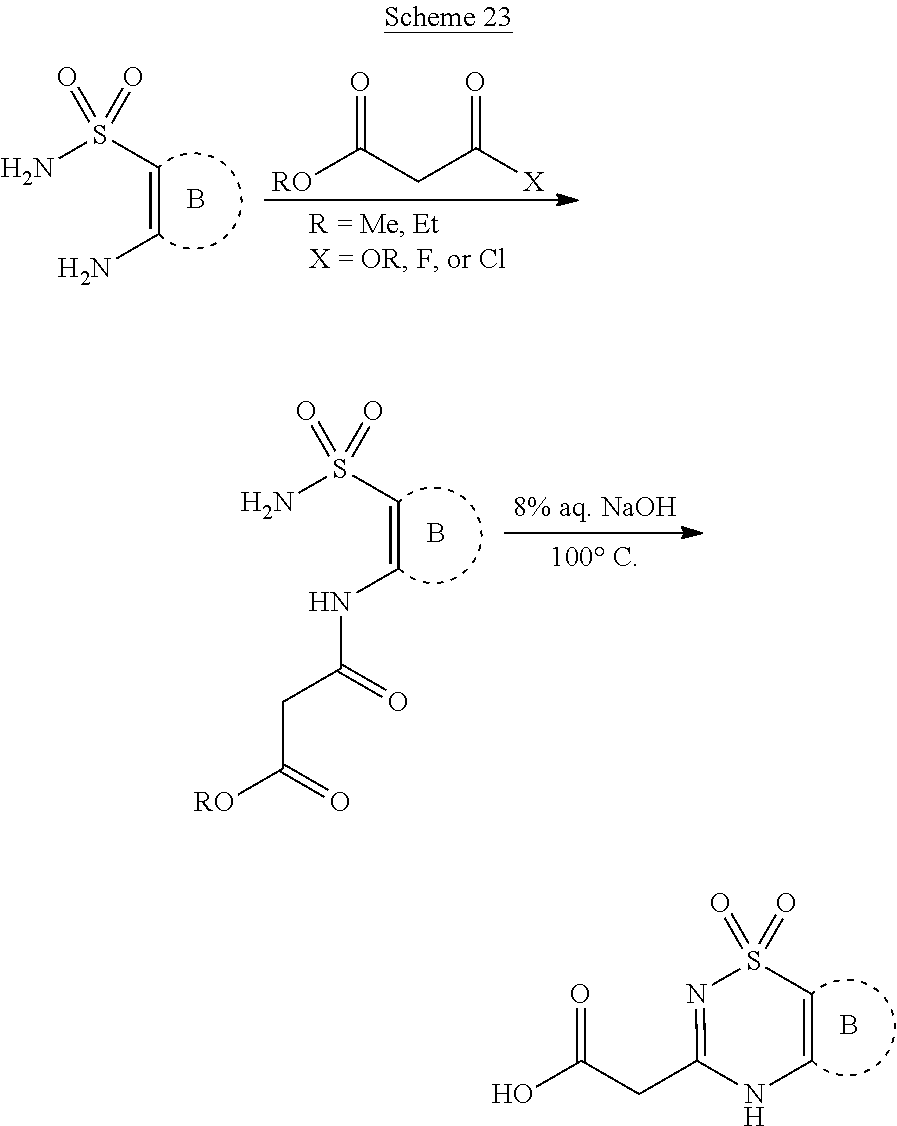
NS(C=CN)(=O)=O.B.[RO]C(CC([X])=O)=O.NS(C=CNC(CC([RO])=O)=O)(=O)=O.B.N1=C(CC(O)=O)NC=CS1(=O)=O.B
